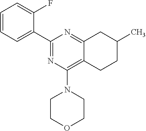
C1=CC=C(C2=NC(N3CCOCC3)=C3C(=N2)CC(C)CC3)C(F)=C1
